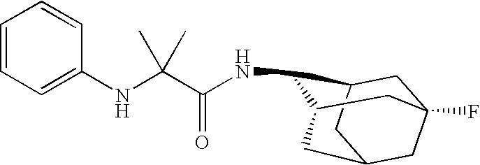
N(C1C2CC3(F)CC(CC1C3)C2)C(C(NC1=CC=CC=C1)(C)C)=O
